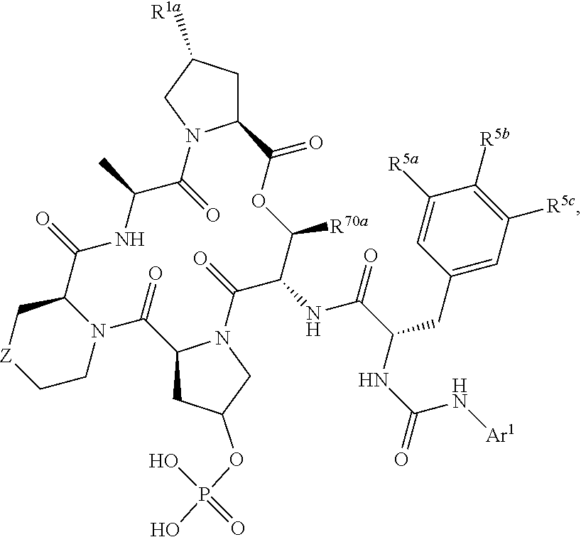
C12CC([R1a])CN1C(=O)C(C)NC(=O)C1C[Z]CCN1C(=O)C1CC(OP(=O)(O)O)CN1C(=O)C(NC(C(CC1=CC([R5c])=C([R5b])C([R5a])=C1)NC(=O)N[Ar1])=O)C([R70a])OC2=O
